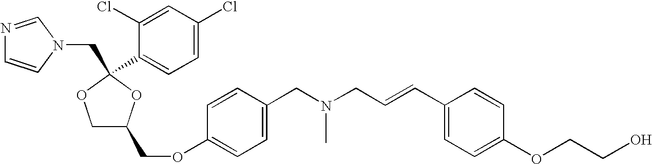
N1=CN(CC2(C3=CC=C(Cl)C=C3Cl)OC(COC3=CC=C(CN(CC=CC4=CC=C(OCCO)C=C4)C)C=C3)CO2)C=C1
